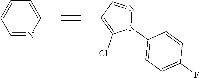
C1=NC(C#CC2=C(Cl)N(C3=CC=C(F)C=C3)N=C2)=CC=C1
